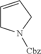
C1=CCN([Cbz])C1
